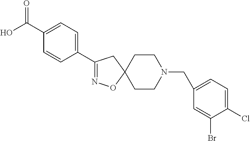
O=C(C1=CC=C(C2=NOC3(C2)CCN(CC2=CC=C(Cl)C(Br)=C2)CC3)C=C1)O
